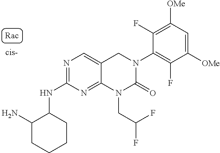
C1(NC2C(N)CCCC2)=NC=C2C(=N1)N(CC(F)F)C(=O)N(C1=C(F)C([OMe])=CC([OMe])=C1F)C2
